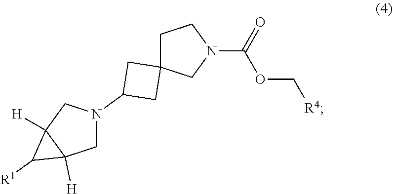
N1(C(=O)OC[R4])CCC2(CC(N3CC4([H])C([R1])C4([H])C3)C2)C1
